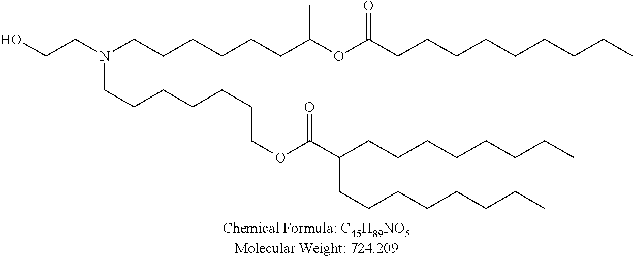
OCCN(CCCCCCC(OC(CCCCCCCCC)=O)C)CCCCCCCOC(=O)C(CCCCCCCC)CCCCCCCC
